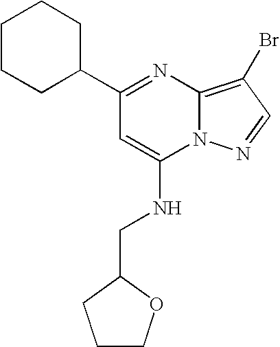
C1CCC(C2=NC3=C(Br)C=NN3C(NCC3CCCO3)=C2)CC1
